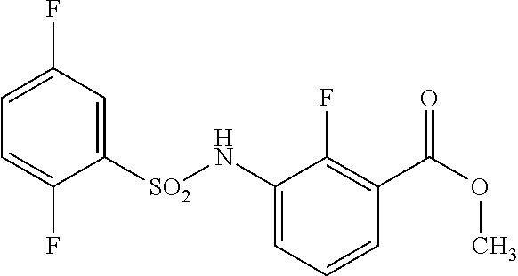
C1([SO2]NC2=CC=CC(C(=O)OC)=C2F)=CC(F)=CC=C1F
